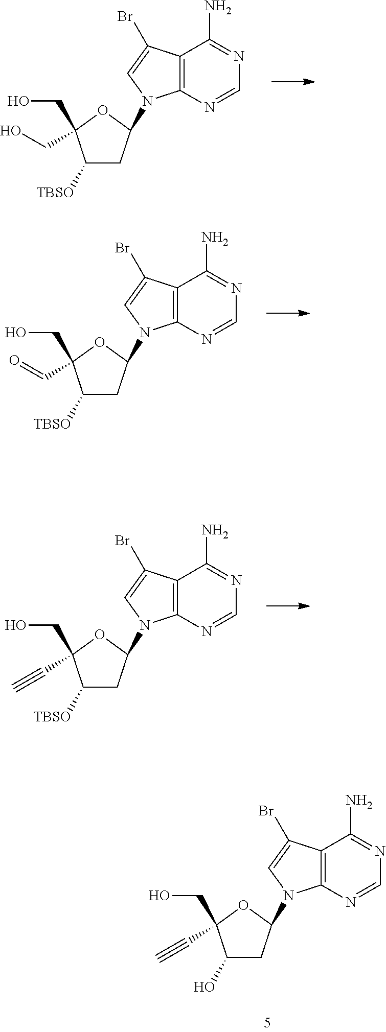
C1([TBSO])CC(N2C3=C(C(N)=NC=N3)C(Br)=C2)OC1(CO)CO.C1([TBSO])CC(N2C3=C(C(N)=NC=N3)C(Br)=C2)OC1(CO)C=O.C1([TBSO])CC(N2C3=C(C(N)=NC=N3)C(Br)=C2)OC1(CO)C#C.C1(O)CC(N2C3=C(C(N)=NC=N3)C(Br)=C2)OC1(CO)C#C
